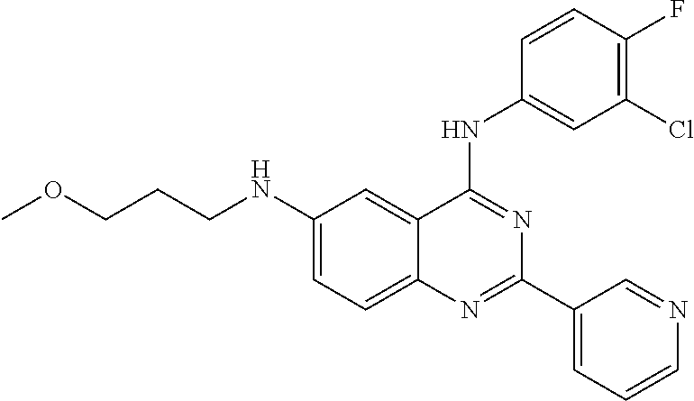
C(CNC1=CC=C2C(=C1)C(NC1=CC(Cl)=C(F)C=C1)=NC(C1=CC=CN=C1)=N2)COC
